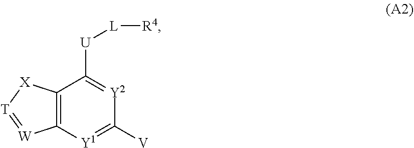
C12=C([Y1]=C([V])[Y2]=C1[U][L][R4])[W]=[T][X]2
